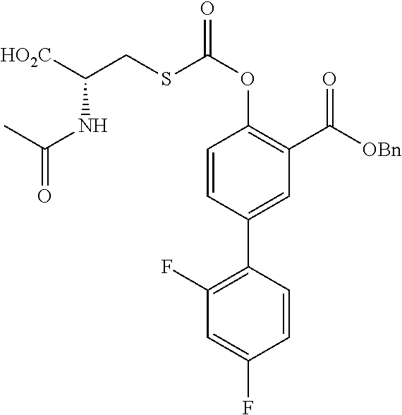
C1=CC(C2=C(F)C=C(F)C=C2)=CC(C([OBn])=O)=C1OC(=O)SCC([HO2C])NC(=O)C
